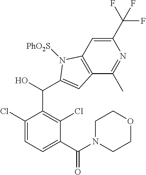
C1(C(N2CCOCC2)=O)=CC=C(Cl)C(C(C2=CC3=C(C=C(C(F)(F)F)N=C3C)N2[PhO2S])O)=C1Cl
